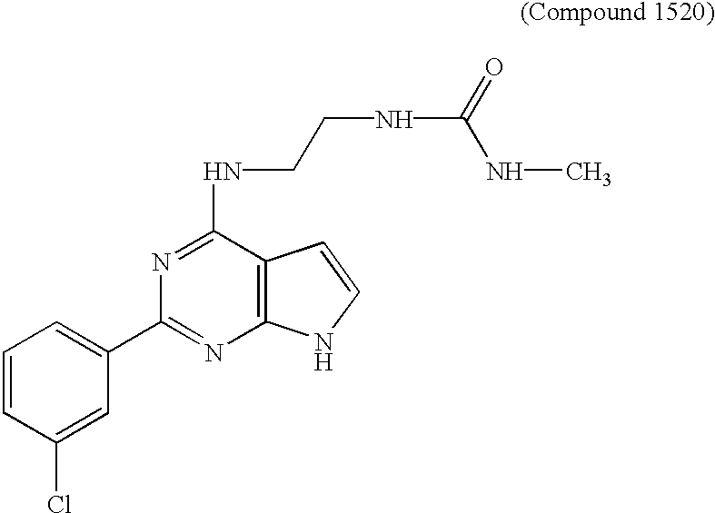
N(C1=NC(C2=CC=CC(Cl)=C2)=NC2=C1C=CN2)CCNC(=O)NC
